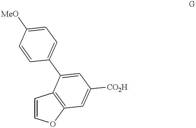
C1=COC2=C1C(C1=CC=C([MeO])C=C1)=CC([CO2H])=C2
